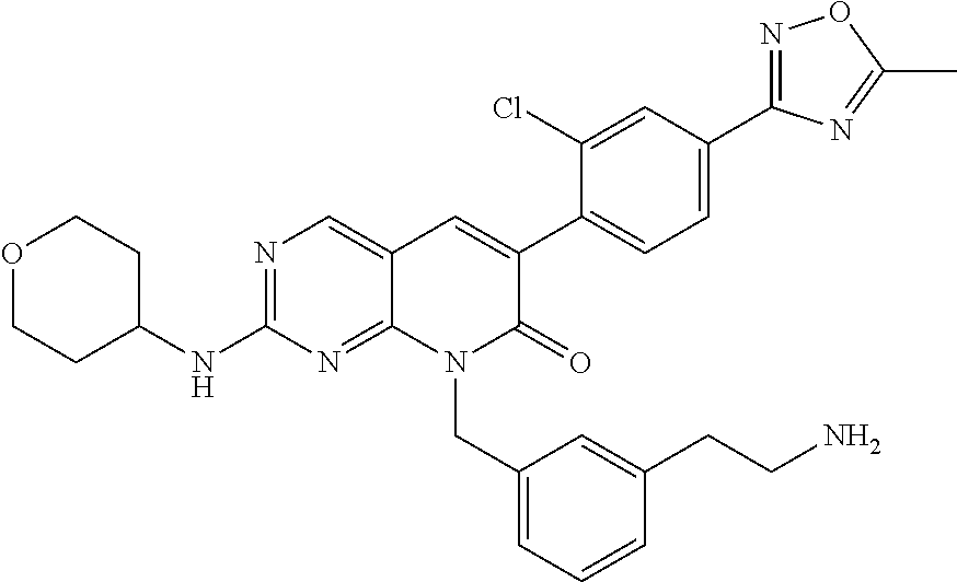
N1=C(C2=CC=C(C3=CC4=CN=C(NC5CCOCC5)N=C4N(CC4=CC=CC(CCN)=C4)C3=O)C(Cl)=C2)N=C(C)O1
